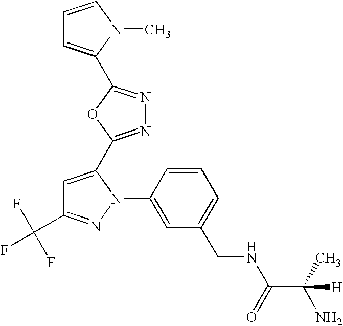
C1=CC(N2C(C3=NN=C(C4=CC=CN4C)O3)=CC(C(F)(F)F)=N2)=CC(CNC(C(C)(N)[H])=O)=C1
